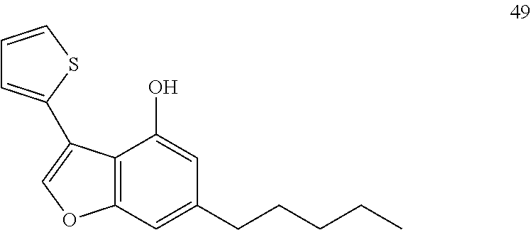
C1=CSC(C2=COC3=C2C(O)=CC(CCCCC)=C3)=C1
